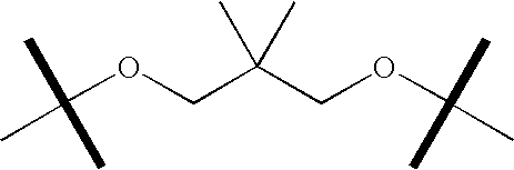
C(OCC(COC(C)(C)C)(C)C)(C)(C)C
